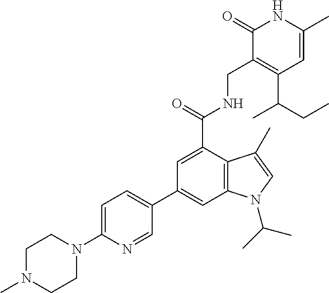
C12=C(C(C(=O)NCC3=C(C(CC)C)C=C(C)NC3=O)=CC(C3=CC=C(N4CCN(C)CC4)N=C3)=C1)C(C)=CN2C(C)C
